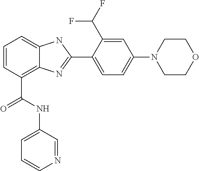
C1=CC(C(NC2=CC=CN=C2)=O)=C2C(=C1)NC(C1=CC=C(N3CCOCC3)C=C1C(F)F)=N2
